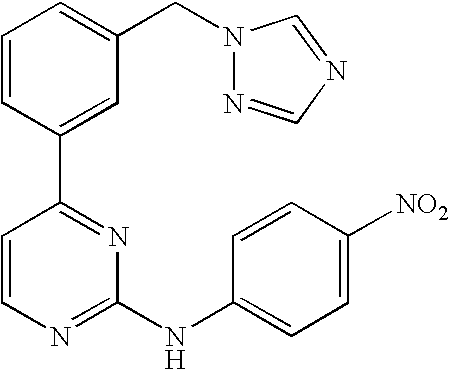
C1=CC(C2=NC(NC3=CC=C([NO2])C=C3)=NC=C2)=CC(CN2N=CN=C2)=C1
